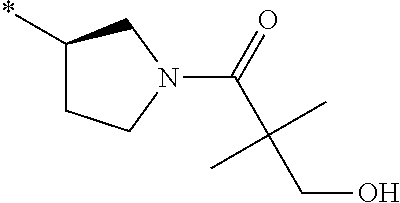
C1(*)CCN(C(=O)C(CO)(C)C)C1
